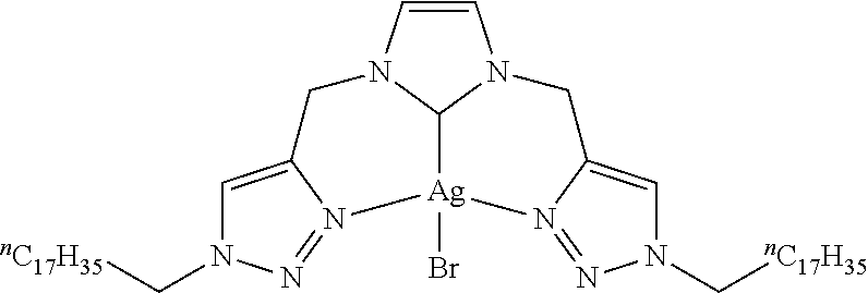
C1=CN2C3N1CC1=CN(C[nC17H35])N=N1[Ag]3(Br)N1=NN(C[nC17H35])C=C1C2
